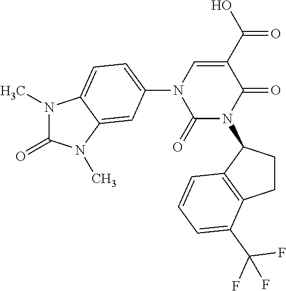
N1(C)C(=O)N(C)C2=CC(N3C(=O)N(C4CCC5=C4C=CC=C5C(F)(F)F)C(=O)C(C(=O)O)=C3)=CC=C12
